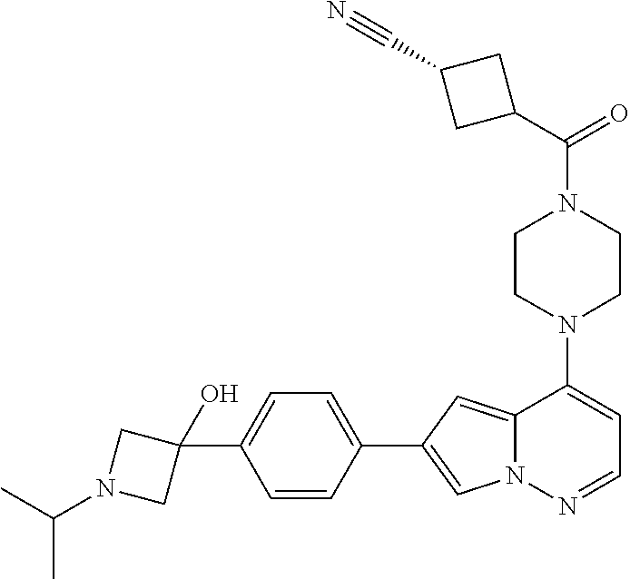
N1(C2=CC=NN3C2=CC(C2=CC=C(C4(O)CN(C(C)C)C4)C=C2)=C3)CCN(C(=O)C2CC(C#N)C2)CC1
